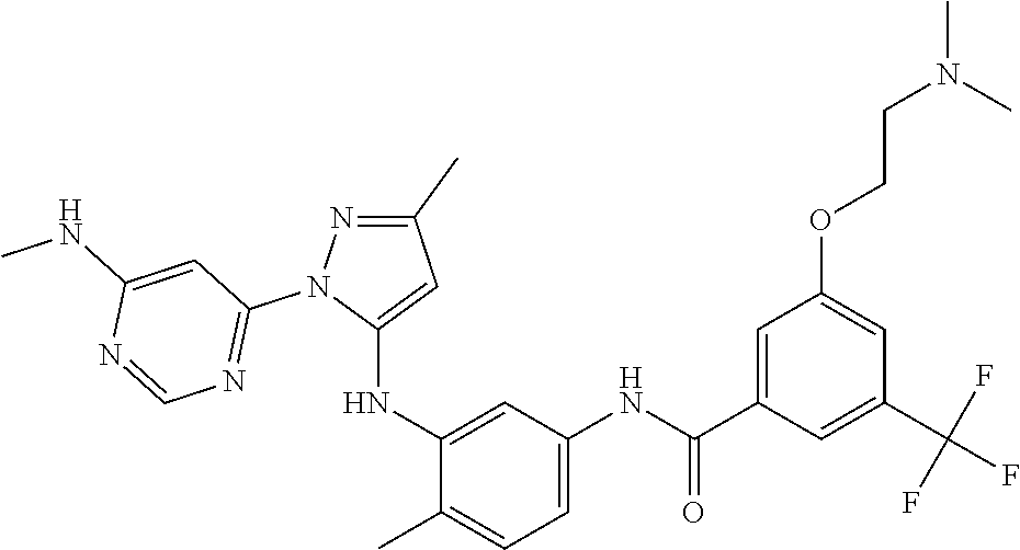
C1(C)=NN(C2=NC=NC(NC)=C2)C(NC2=CC(NC(C3=CC(OCCN(C)C)=CC(C(F)(F)F)=C3)=O)=CC=C2C)=C1
